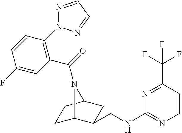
C1=CC(N2N=CC=N2)=C(C(=O)N2C3CCC2CC3CNC2=NC=CC(C(F)(F)F)=N2)C=C1F
